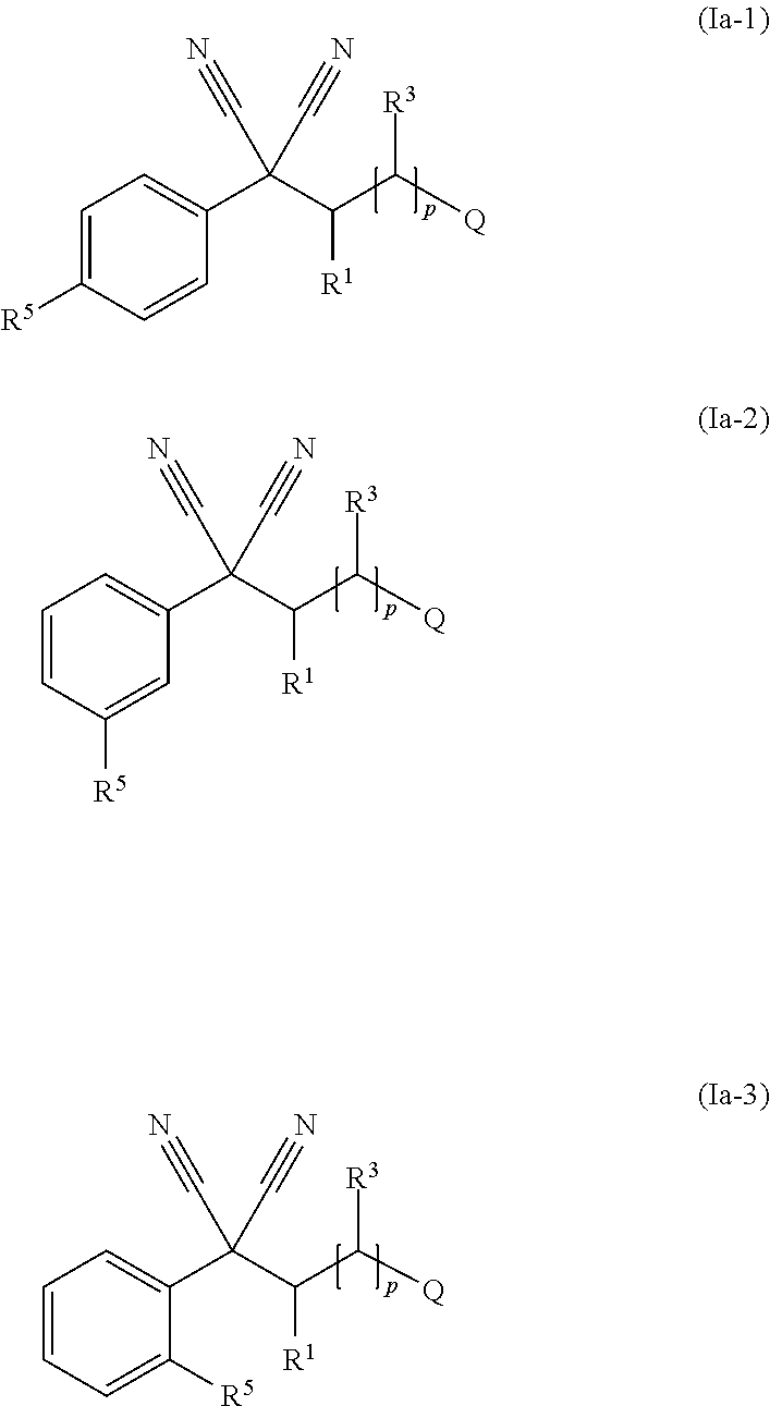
C1=C([R5])C=CC(C(C([R1])C([R3])[Q])(C#N)C#N)=C1.C1=CC([R5])=CC(C(C([R1])C([R3])[Q])(C#N)C#N)=C1.C1=CC=C([R5])C(C(C([R1])C([R3])[Q])(C#N)C#N)=C1
